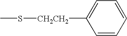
C1([CH2CH2]SC)=CC=CC=C1
